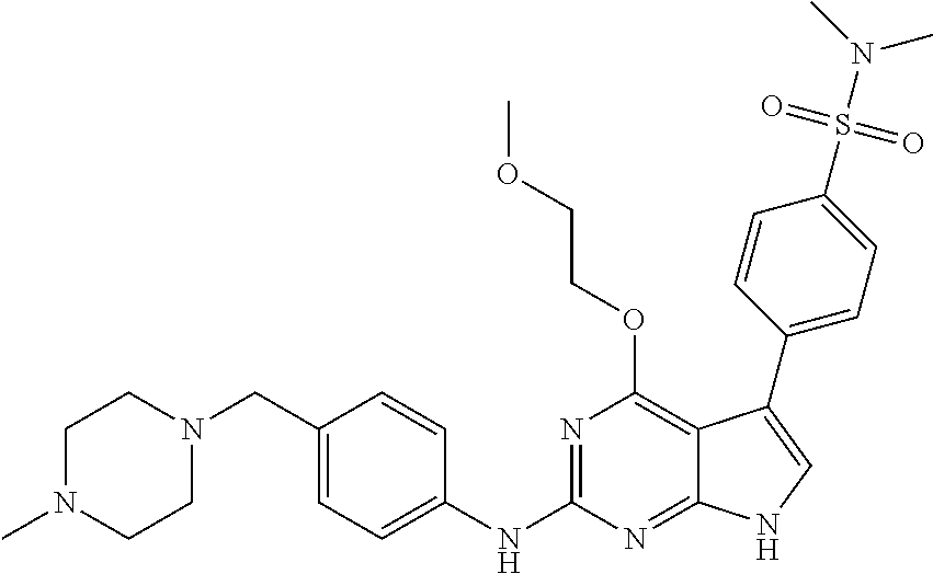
C1N(C)CCN(CC2=CC=C(NC3=NC(OCCOC)=C4C(=N3)NC=C4C3=CC=C(S(N(C)C)(=O)=O)C=C3)C=C2)C1
